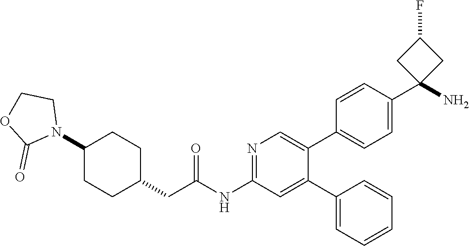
C1(N2CCOC2=O)CCC(CC(NC2=NC=C(C3=CC=C(C4(N)CC(F)C4)C=C3)C(C3=CC=CC=C3)=C2)=O)CC1
